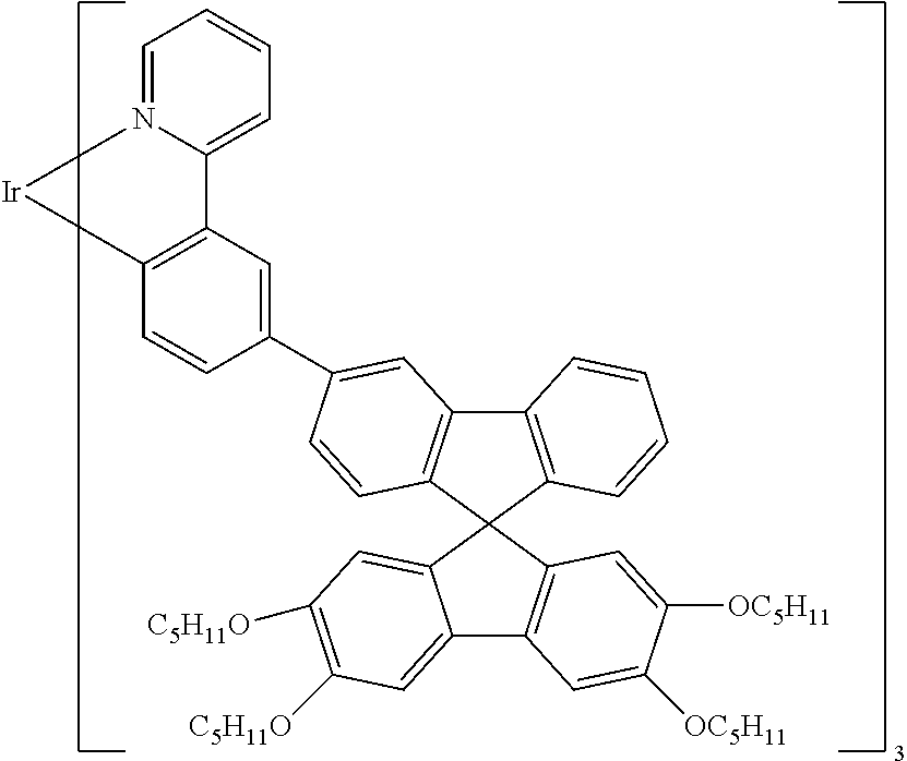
C1=CC=N2C(=C1)C1=C([Ir]2)C=CC(C2=CC3=C(C=C2)C2(C4=C3C=CC=C4)C3=CC([C5H11O])=C([C5H11O])C=C3C3=C2C=C([OC5H11])C([OC5H11])=C3)=C1
